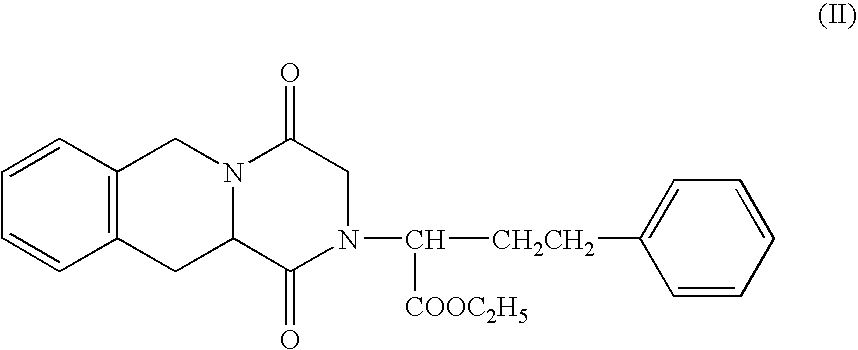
C1=CC2=C(C=C1)CC1N(C2)C(=O)CN(C([CH2CH2]C2=CC=CC=C2)[COOC2H5])C1=O
